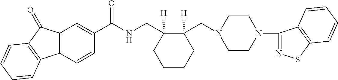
C12=C(C=CC(C(NCC3([H])CCCCC3(CN3CCN(C4=NSC5=C4C=CC=C5)CC3)[H])=O)=C1)C1=C(C2=O)C=CC=C1
